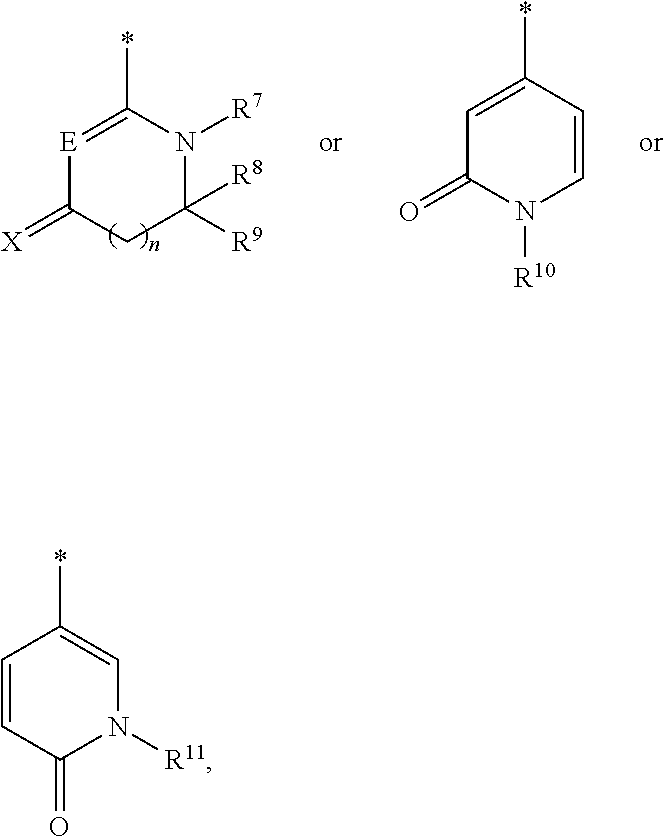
[E]1=C(*)N([R7])C([R9])([R8])CC1=[X].C1=C(*)C=CN([R10])C1=O.C1=CC(=O)N([R11])C=C1*
